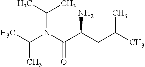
CC(CC(C(N(C(C)C)C(C)C)=O)N)C
